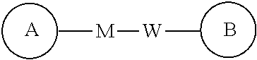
C[M][W]C.[A].B
